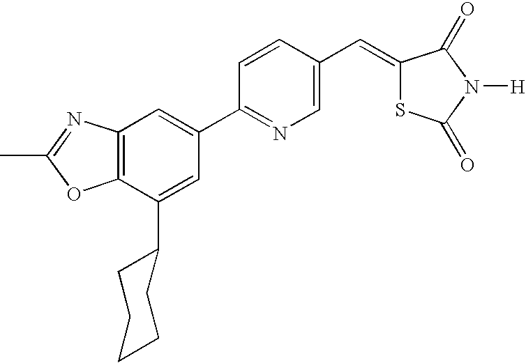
C12=C(C=C(C3=NC=C(C=C4SC(=O)N([H])C4=O)C=C3)C=C1C1CCCCC1)N=C(C)O2
